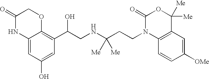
C12=CC(O)=CC(C(CNC(CCN3C4=C(C([Me])([Me])OC3=O)C=C([OMe])C=C4)([Me])[Me])O)=C1OCC(=O)N2
